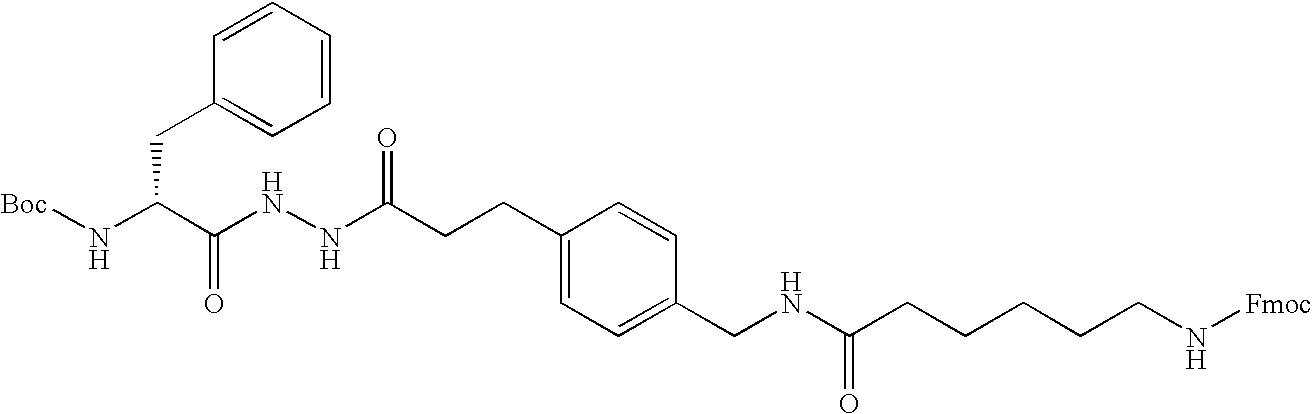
C(C(N[Boc])C(NNC(=O)CCC1=CC=C(CNC(CCCCCN[Fmoc])=O)C=C1)=O)C1=CC=CC=C1
